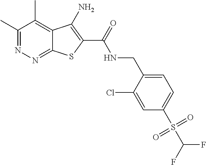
C1(C)=NN=C2C(=C1C)C(N)=C(C(=O)NCC1=CC=C(S(C(F)F)(=O)=O)C=C1Cl)S2
